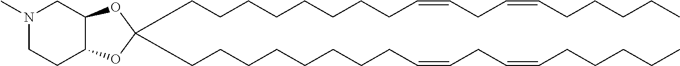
C(CCCCCCCC=CCC=CCCCCC)C1(CCCCCCCCC=CCC=CCCCCC)OC2C(O1)CCN(C)C2
